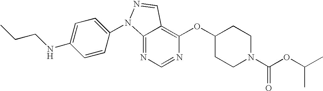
C12=NC=NC(OC3CCN(C(OC(C)C)=O)CC3)=C1C=NN2C1=CC=C(NCCC)C=C1
